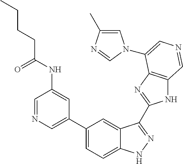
C1=C(C)N=CN1C1=CN=CC2=C1N=C(C1=NNC3=CC=C(C4=CN=CC(NC(CCCC)=O)=C4)C=C31)N2
